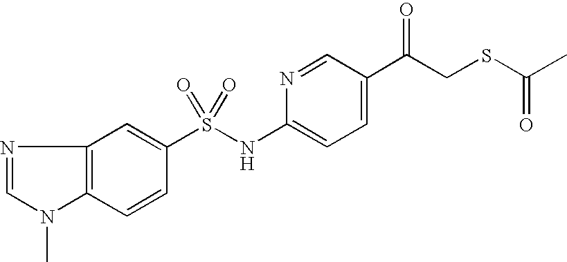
N1=CN(C)C2=C1C=C(S(NC1=CC=C(C(CSC(C)=O)=O)C=N1)(=O)=O)C=C2
